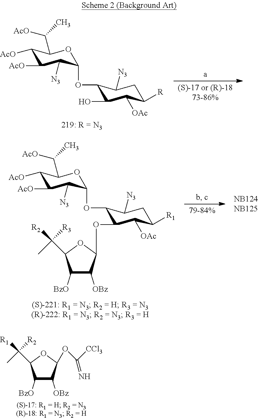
C1([AcO])C([AcO])C(C(C)[AcO])OC(OC2C(O)C([OAc])C([R])CC2[N3])C1[N3].C1([BzO])C([OBz])C(OC(=N)[CCl3])OC1C(C)([R1])[R2].C1([AcO])C([AcO])C(C(C)[AcO])OC(OC2C(OC3C([OBz])C([BzO])C(C(C)([R2])[R3])O3)C([OAc])C([R1])CC2[N3])C1[N3]
